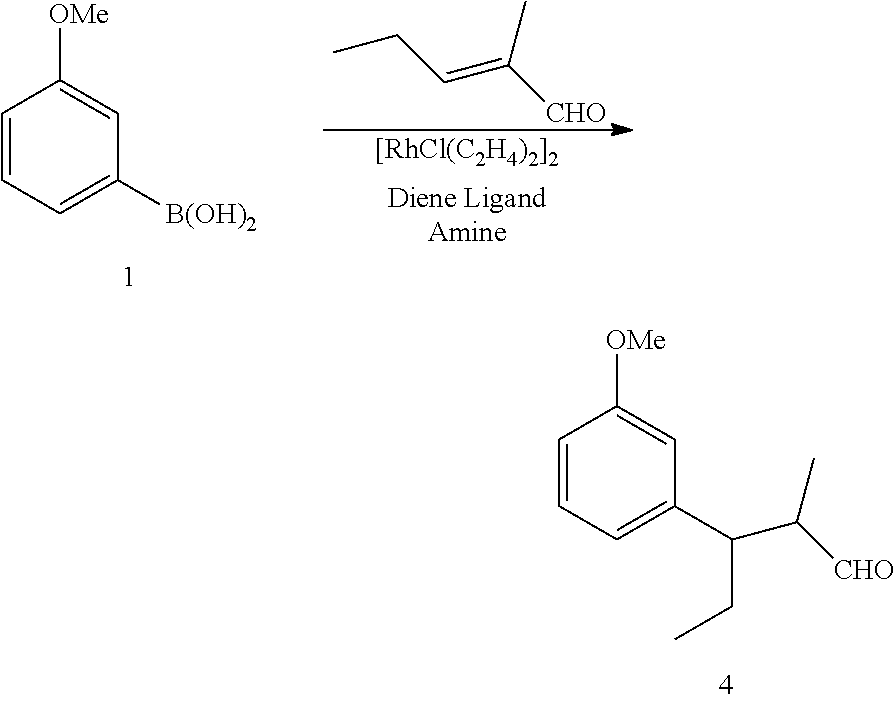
CCC=C([CHO])C.[[RhCl(C2H4)2]2].C1=CC=C([B(OH)2])C=C1[OMe].C1=CC=C(C(C(C)[CHO])CC)C=C1[OMe]
